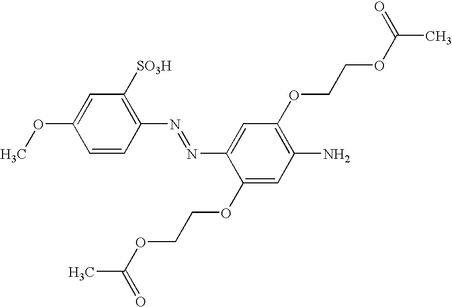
C1=C(N=NC2=C([SO3H])C=C(OC)C=C2)C(OCCOC(=O)C)=CC(N)=C1OCCOC(=O)C
